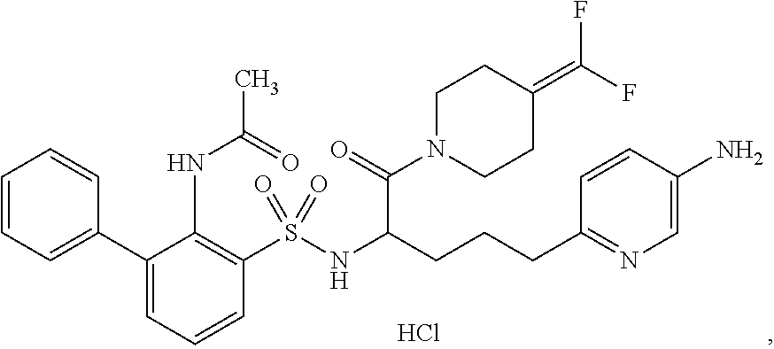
C1=CC=C(C2=CC=CC(S(NC(C(N3CCC(=C(F)F)CC3)=O)CCCC3=NC=C(N)C=C3)(=O)=O)=C2NC(=O)C)C=C1.Cl
